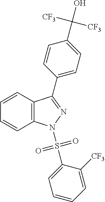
C1=CC2=C(C=C1)N(S(C1=CC=CC=C1[CF3])(=O)=O)N=C2C1=CC=C(C([CF3])([CF3])O)C=C1
